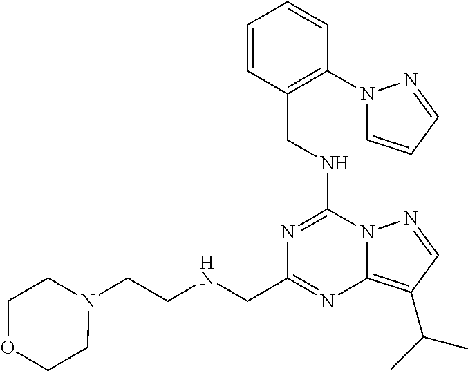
C1=CC=CC(N2C=CC=N2)=C1CNC1=NC(CNCCN2CCOCC2)=NC2=C(C(C)C)C=NN21
